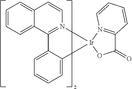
C12=CC=CC=C1C1=N(C=C2)[Ir]2(C3=CC=CC=C13)OC(=O)C1=N2C=CC=C1
